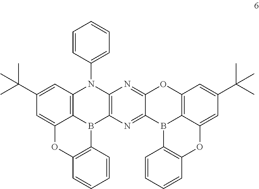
C12=C(N=C3C(=N1)OC1=C4B3C3=C(OC4=CC(C(C)(C)C)=C1)C=CC=C3)B1C3=C(N2C2=CC=CC=C2)C=C(C(C)(C)C)C=C3OC2=C1C=CC=C2
